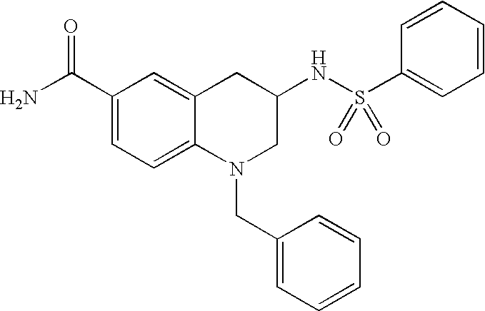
C1(C(N)=O)=CC=C2C(=C1)CC(NS(C1=CC=CC=C1)(=O)=O)CN2CC1=CC=CC=C1
